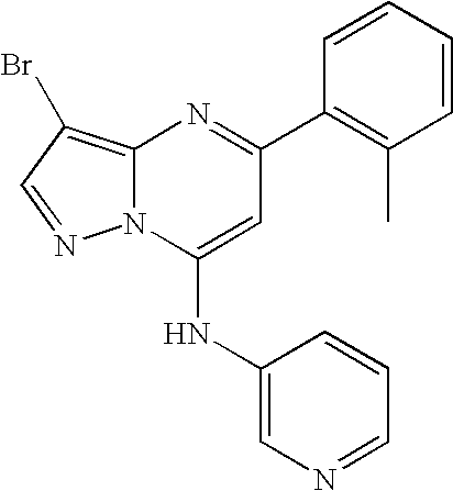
C12=C(Br)C=NN1C(NC1=CN=CC=C1)=CC(C1=C(C)C=CC=C1)=N2
